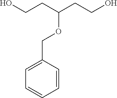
C1=CC=CC(COC(CCO)CCO)=C1
